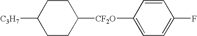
C1CC([C3H7])CCC1[CF2O]C1=CC=C(F)C=C1
